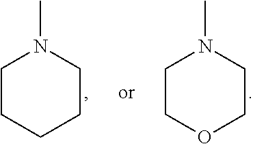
C1CCCCN1C.C1COCCN1C
